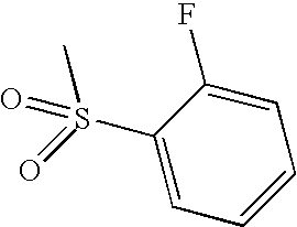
CS(=O)(C1=CC=CC=C1F)=O
